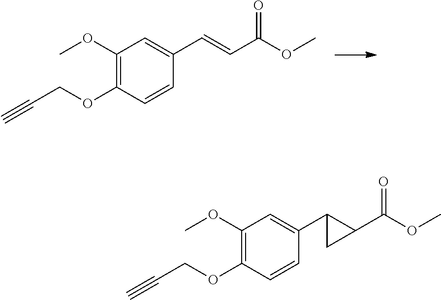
COC(C=CC1=CC(OC)=C(OCC#C)C=C1)=O.COC(C1C(C2=CC(OC)=C(OCC#C)C=C2)C1)=O
